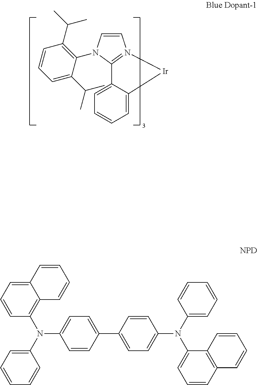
C1=CC=C(C(C)C)C(N2C=CN3=C2C2=CC=CC=C2[Ir]3)=C1C(C)C.C1=C(N(C2=C3C(=CC=C2)C=CC=C3)C2=CC=CC=C2)C=CC(C2=CC=C(N(C3=CC=CC=C3)C3=CC=CC4=C3C=CC=C4)C=C2)=C1
